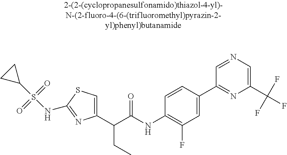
C1(C(C(NC2=C(F)C=C(C3=NC(C(F)(F)F)=CN=C3)C=C2)=O)CC)=CSC(NS(C2CC2)(=O)=O)=N1
